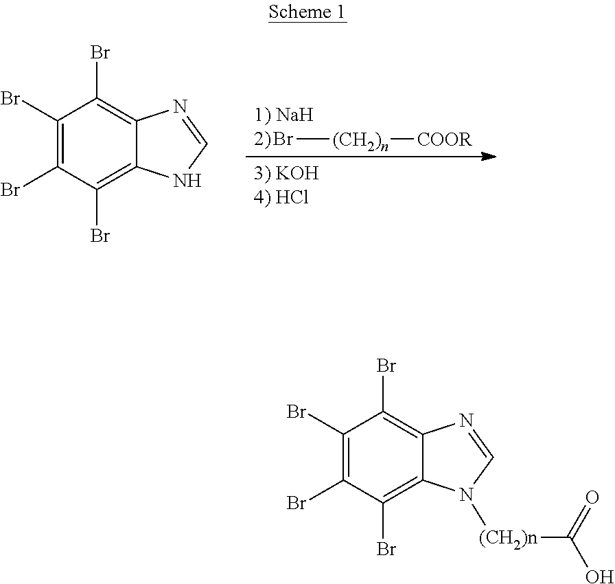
C1(Br)=C(Br)C(Br)=C2C(=C1Br)N=CN2.Br[(CH2)n][COOR].C1(Br)=C(Br)C(Br)=C2C(=C1Br)N=CN2[(CH2)n]C(O)=O
